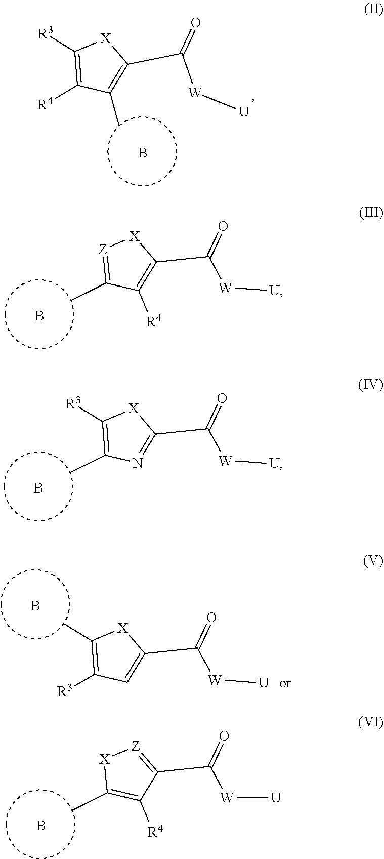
[Z]1=C(C)C([R4])=C(C([W][U])=O)[X]1.B.C1([R3])=C(C)N=C(C([W][U])=O)[X]1.B.[X]1C(C)=C([R4])C(C([W][U])=O)=[Z]1.B.C1(C)=C([R3])C=C(C([W][U])=O)[X]1.B.C1([R3])=C([R4])C(C)=C(C([W][U])=O)[X]1.B
